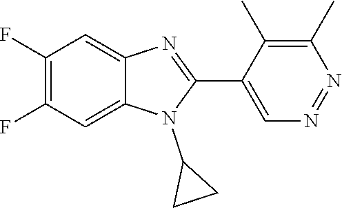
C1(F)=C(F)C=C2C(=C1)N=C(C1=CN=NC(C)=C1C)N2C1CC1
